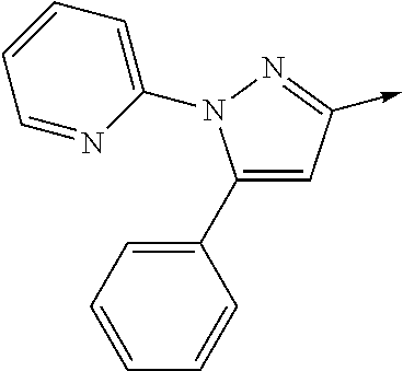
C1(C2=CC=CC=C2)=CC(->C)=NN1C1=CC=CC=N1
